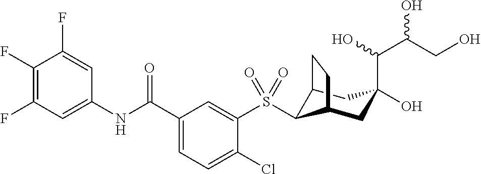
C1(F)=C(F)C=C(NC(C2=CC=C(Cl)C(S(C3C4CC(C(O)C(CO)O)(O)CC3CC4)(=O)=O)=C2)=O)C=C1F
